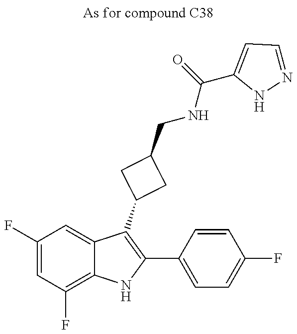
C1(F)=CC(F)=C2C(=C1)C(C1CC(CNC(C3=CC=NN3)=O)C1)=C(C1=CC=C(F)C=C1)N2
